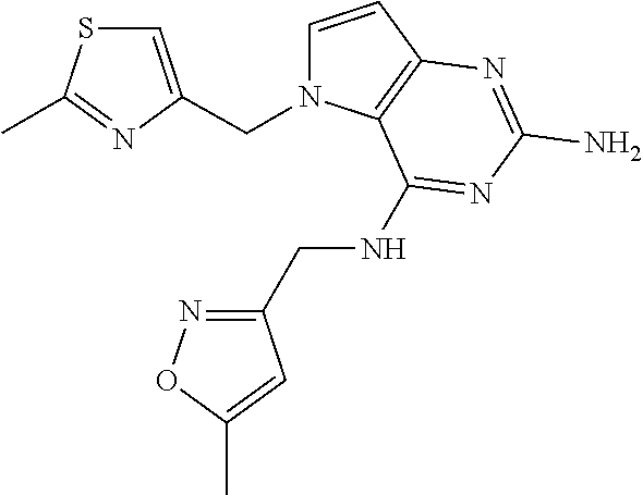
C1=CC2=C(N1CC1=CSC(C)=N1)C(NCC1=NOC(C)=C1)=NC(N)=N2
